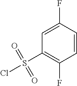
C1=C(F)C=CC(F)=C1S(Cl)(=O)=O
